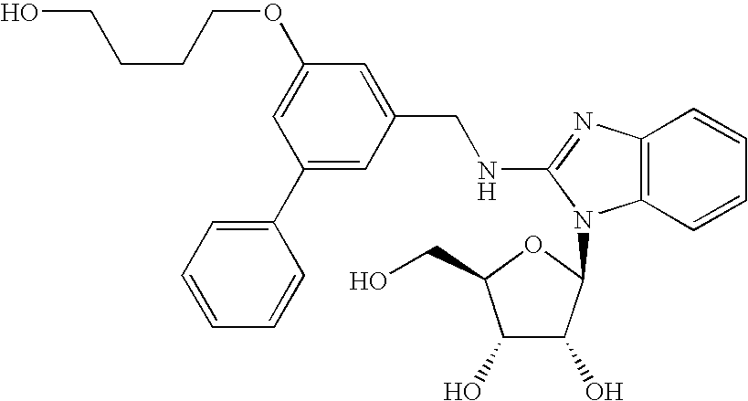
C1=C(OCCCCO)C=C(CNC2=NC3=C(N2C2C(O)C(O)C(CO)O2)C=CC=C3)C=C1C1=CC=CC=C1
